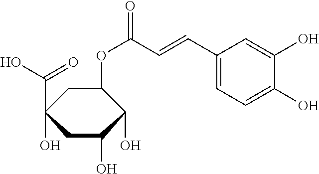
C1C(O)(C(O)=O)CC(O)C(O)C1OC(C=CC1=CC=C(O)C(O)=C1)=O
